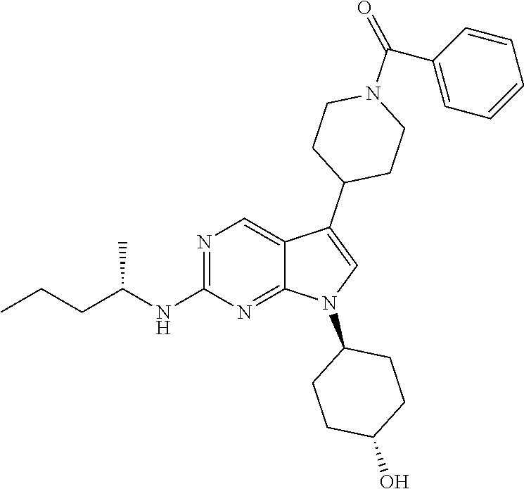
N1=C(NC(CCC)C)N=C2C(=C1)C(C1CCN(C(C3=CC=CC=C3)=O)CC1)=CN2C1CCC(O)CC1
